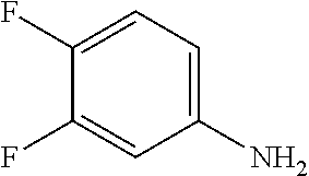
C1(F)=CC=C(N)C=C1F
